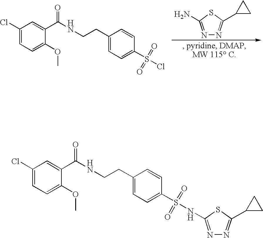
S(=O)(=O)(C1=CC=C(CCNC(C2=CC(Cl)=CC=C2OC)=O)C=C1)NC1=NN=C(C2CC2)S1.N1=C(N)SC(C2CC2)=N1.S(Cl)(=O)(=O)C1=CC=C(CCNC(C2=CC(Cl)=CC=C2OC)=O)C=C1
